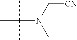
N(C(C)(C)C)(C[CN])C
